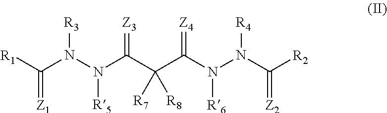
[R1]C(N(N(C(C(C(N(N(C([R2])=[Z2])[R4])[R6])=[Z4])([R7])[R8])=[Z3])[R5])[R3])=[Z1]
